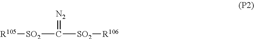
[N2]=C([SO2][R105])[SO2][R106]
